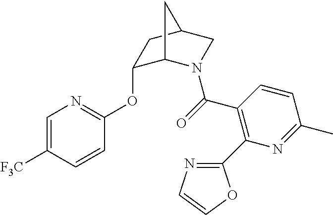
C1=C([F3C])C=CC(OC2C3N(C(=O)C4=C(C5=NC=CO5)N=C(C)C=C4)CC(C2)C3)=N1
